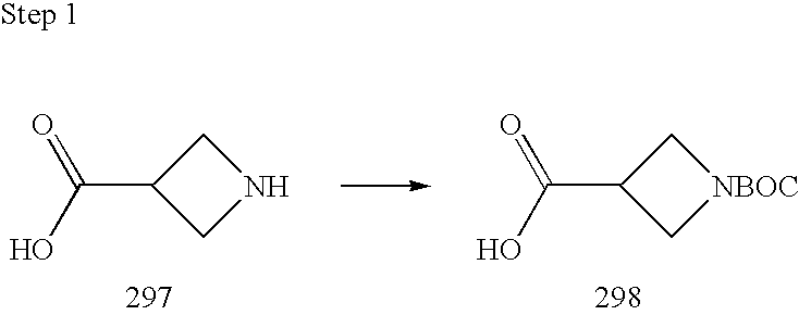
C1C(C(O)=O)CN1.C1C(C(O)=O)C[NBOC]1
